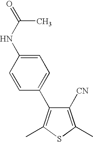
C1([CN])=C(C)SC(C)=C1C1=CC=C(NC(=O)C)C=C1
